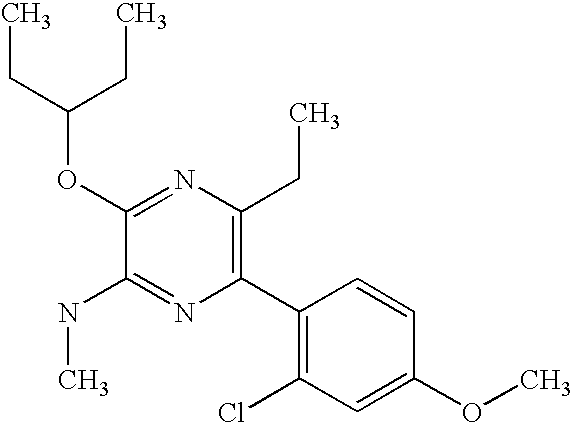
CCC(OC1=NC(CC)=C(C2=C(Cl)C=C(OC)C=C2)N=C1NC)CC
